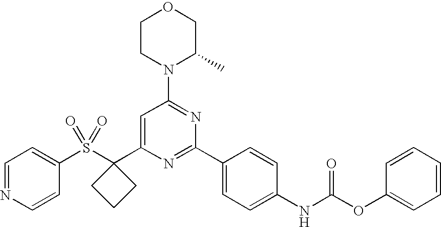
C1(S(=O)(=O)C2(C3=CC(N4C(C)COCC4)=NC(C4=CC=C(NC(OC5=CC=CC=C5)=O)C=C4)=N3)CCC2)=CC=NC=C1
